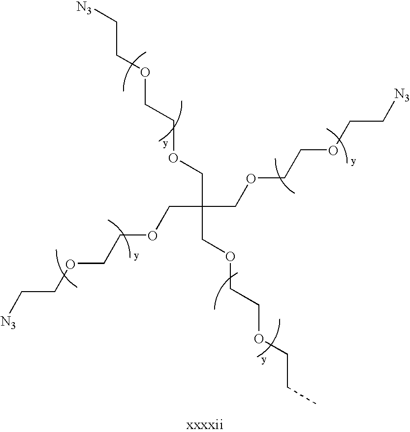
[N3]CCOCCOCC(COCCOCCC)(COCCOCC[N3])COCCOCC[N3]
